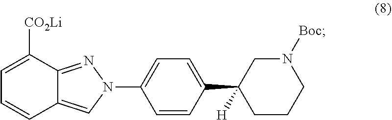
N1(C2=CC=C(C3([H])CCCN([Boc])C3)C=C2)N=C2C(=C1)C=CC=C2[CO2Li]
